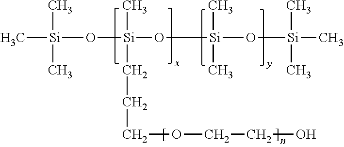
C[Si](C)(C)O[Si](C)(CCCOCCO)O[Si](C)(C)O[Si](C)(C)C
